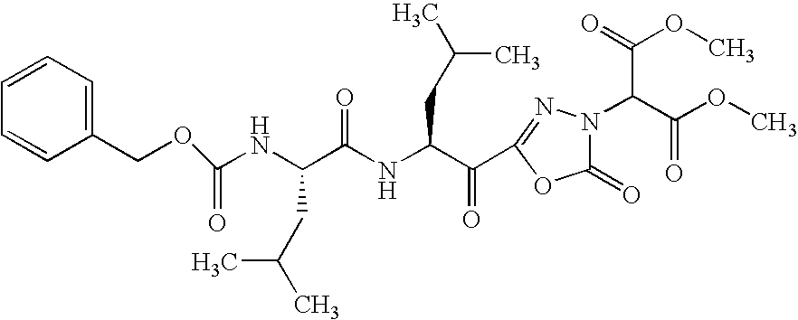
N(C(C(C1=NN(C(C(=O)OC)C(OC)=O)C(=O)O1)=O)CC(C)C)C(=O)C(CC(C)C)NC(OCC1=CC=CC=C1)=O
